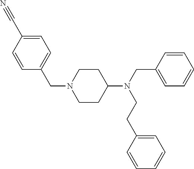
C1=C(C#N)C=CC(CN2CCC(N(CC3=CC=CC=C3)CCC3=CC=CC=C3)CC2)=C1
